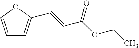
C1=COC(C=CC(OCC)=O)=C1
